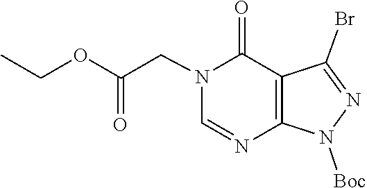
N1(CC(OCC)=O)C=NC2=C(C(Br)=NN2[Boc])C1=O
